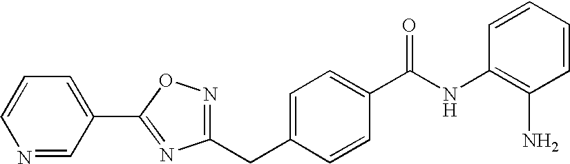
C1(C2=NC(CC3=CC=C(C(NC4=C(N)C=CC=C4)=O)C=C3)=NO2)=CC=CN=C1
